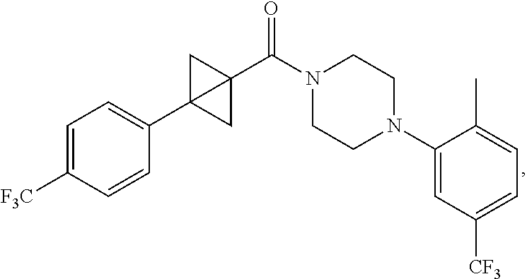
C1=C([F3C])C=CC(C23CC2(C(N2CCN(C4=CC([CF3])=CC=C4C)CC2)=O)C3)=C1
